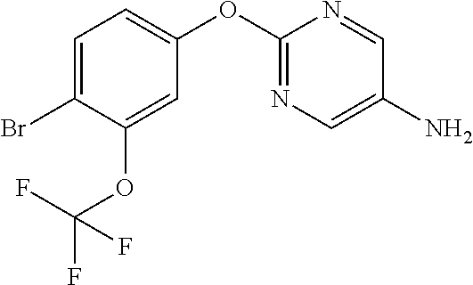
C1=C(Br)C(OC(F)(F)F)=CC(OC2=NC=C(N)C=N2)=C1
